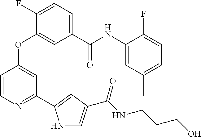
C1=C(C(NC2=CC(C)=CC=C2F)=O)C=C(OC2=CC(C3=CC(C(NCCCO)=O)=CN3)=NC=C2)C(F)=C1
